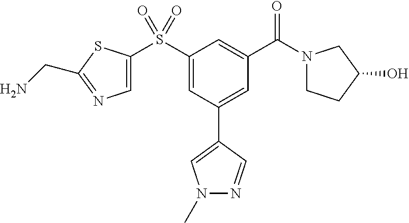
S(C1=CC(C2=CN(C)N=C2)=CC(C(N2CCC(O)C2)=O)=C1)(=O)(=O)C1=CN=C(CN)S1
